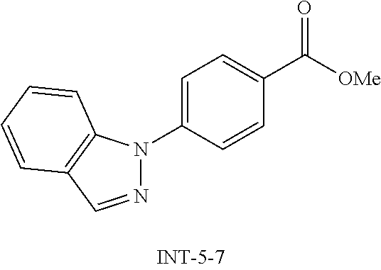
N1=CC2=C(N1C1=CC=C(C([OMe])=O)C=C1)C=CC=C2
